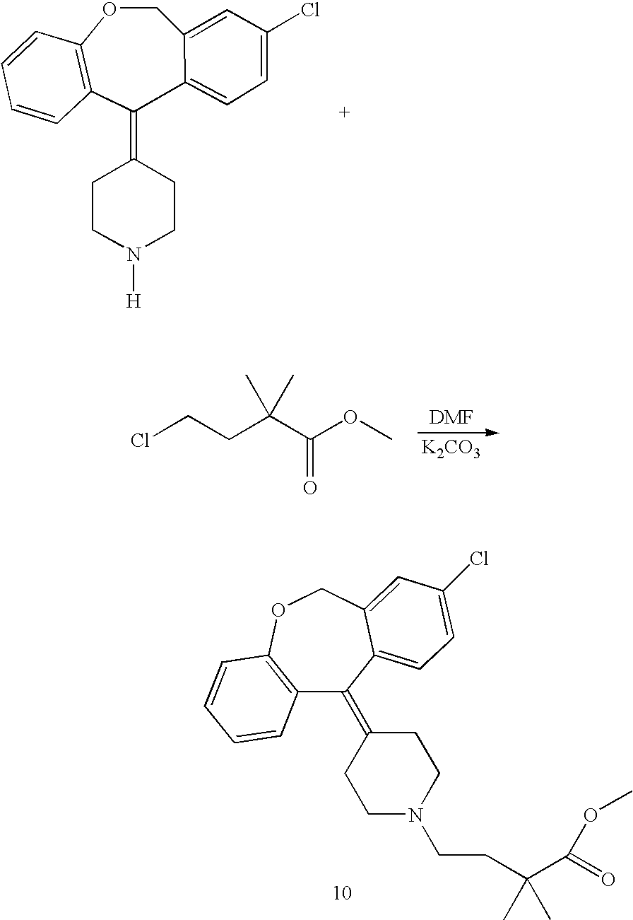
C1OC2=C(C(=C3CCN([H])CC3)C3=CC=C(Cl)C=C13)C=CC=C2.ClCCC(C(OC)=O)(C)C.[K2CO3].C12=C(OCC3=CC(Cl)=CC=C3C1=C1CCN(CCC(C(=O)OC)(C)C)CC1)C=CC=C2
